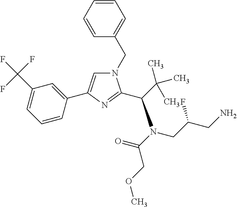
C1=CC=CC(CN2C=C(C3=CC(C(F)(F)F)=CC=C3)N=C2C(C(C)(C)C)N(C(=O)COC)CC(CN)F)=C1
